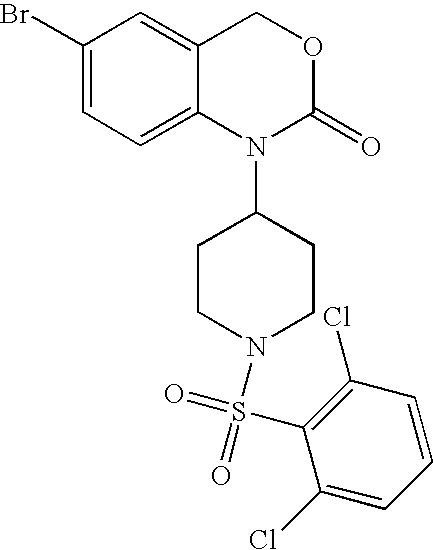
C1(Br)=CC=C2C(=C1)COC(=O)N2C1CCN(S(C2=C(Cl)C=CC=C2Cl)(=O)=O)CC1
